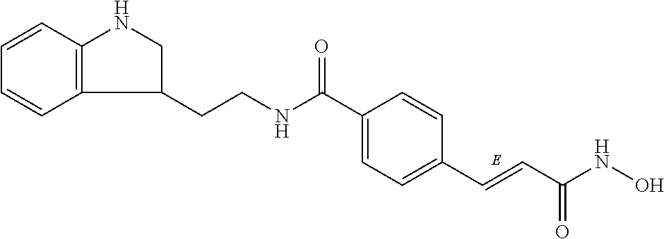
C12=C(C=CC=C1)NCC2CCNC(C1=CC=C(C=CC(NO)=O)C=C1)=O
